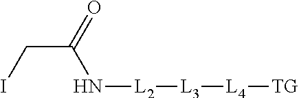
N([L2][L3][L4][TG])C(CI)=O
